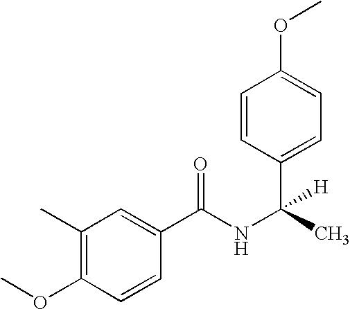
CC(NC(=O)C1=CC(C)=C(OC)C=C1)(C1=CC=C(OC)C=C1)[H]
